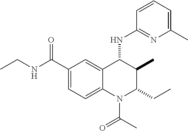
C1(C(NCC)=O)=CC=C2C(=C1)C(NC1=NC(C)=CC=C1)C(C)C(CC)N2C(C)=O
